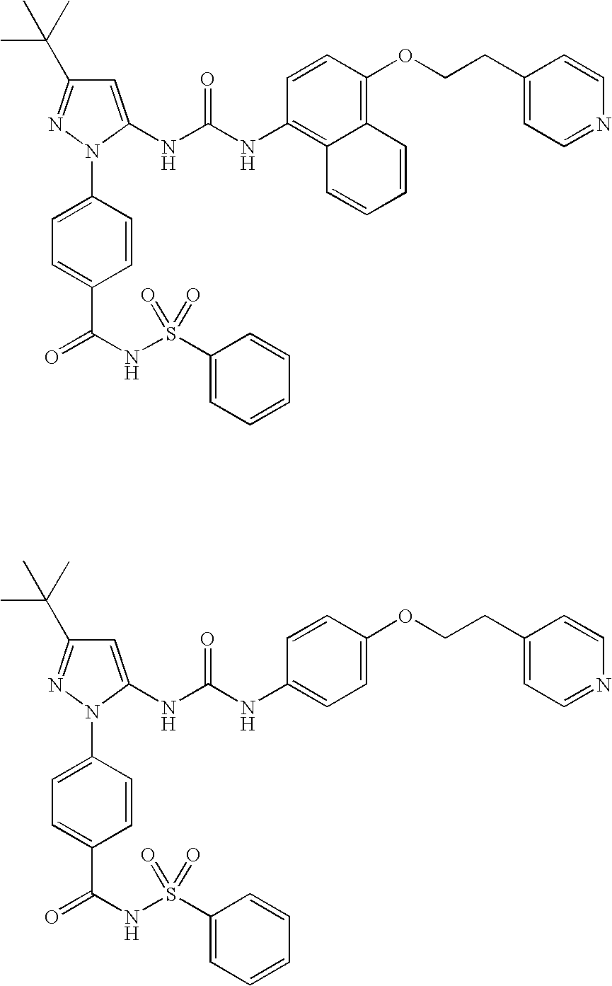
C1=C(NC(NC2=C3C(=C(OCCC4=CC=NC=C4)C=C2)C=CC=C3)=O)N(C2=CC=C(C(NS(C3=CC=CC=C3)(=O)=O)=O)C=C2)N=C1C(C)(C)C.C1=C(NC(NC2=CC=C(OCCC3=CC=NC=C3)C=C2)=O)N(C2=CC=C(C(NS(C3=CC=CC=C3)(=O)=O)=O)C=C2)N=C1C(C)(C)C
